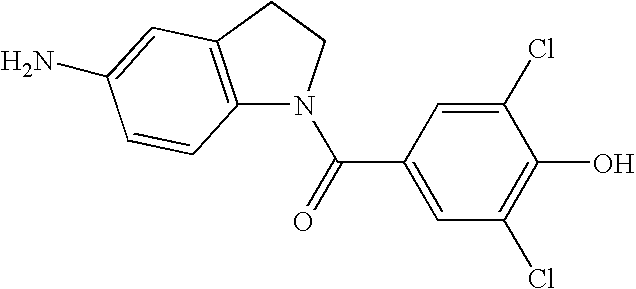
C(=O)(C1=CC(Cl)=C(O)C(Cl)=C1)N1C2=C(CC1)C=C(N)C=C2
